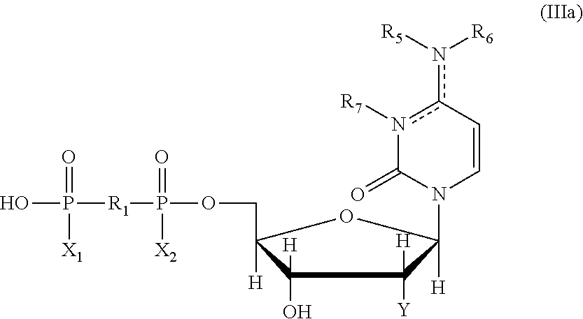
OP([R1]P(OCC1([H])C(O)([H])C([Y])([H])C([H])(N2C=Cc(n([R5])[R6])n([R7])C2=O)O1)([X2])=O)([X1])=O
